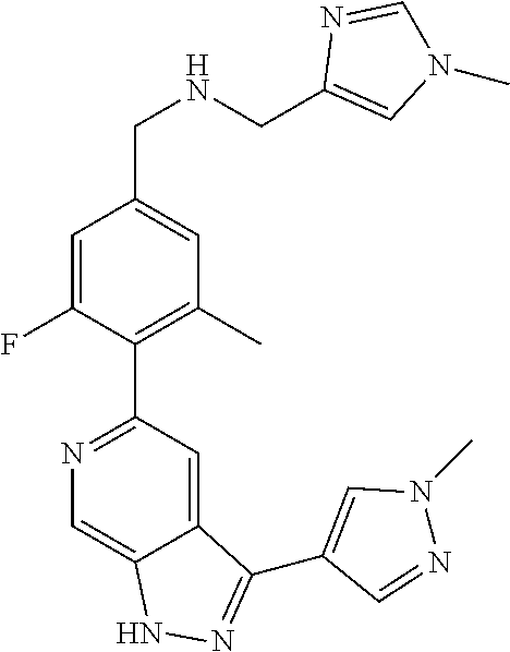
C1=C(F)C(C2=NC=C3C(=C2)C(C2=CN(C)N=C2)=NN3)=C(C)C=C1CNCC1=CN(C)C=N1
